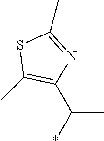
S1C(C)=NC(C(C)*)=C1C
